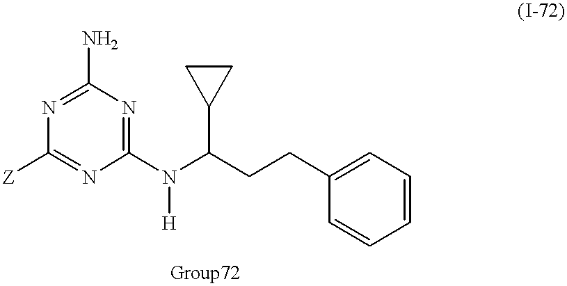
C1(N)=NC([Z])=NC(N(C(CCC2=CC=CC=C2)C2CC2)[H])=N1
